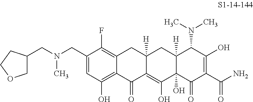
C1(CN(CC2COCC2)C)=CC(O)=C2C(=C1F)CC1([H])C(=C(O)C3(O)C([H])(C1)C(N(C)C)C(O)=C(C(=O)N)C3=O)C2=O
